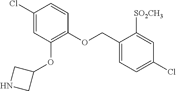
C1(Cl)=CC(OC2CNC2)=C(OCC2=CC=C(Cl)C=C2[SO2CH3])C=C1
